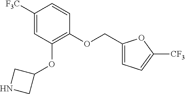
C1([F3C])=CC(OC2CNC2)=C(OCC2=CC=C([CF3])O2)C=C1
